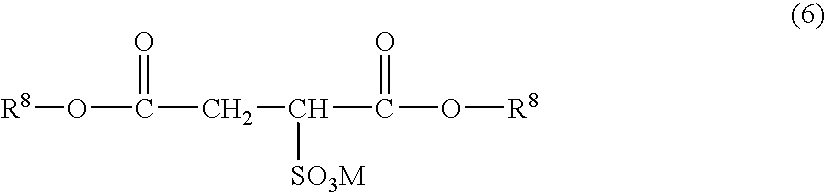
[R8]OC(CC(C(O[R8])=O)[SO3M])=O
